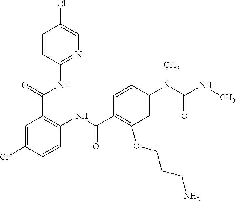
N1=C(NC(C2=C(NC(=O)C3=C(OCCCN)C=C(N(C(NC)=O)C)C=C3)C=CC(Cl)=C2)=O)C=CC(Cl)=C1
